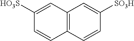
C12=C(C=CC([SO3H])=C1)C=CC([HO3S])=C2
